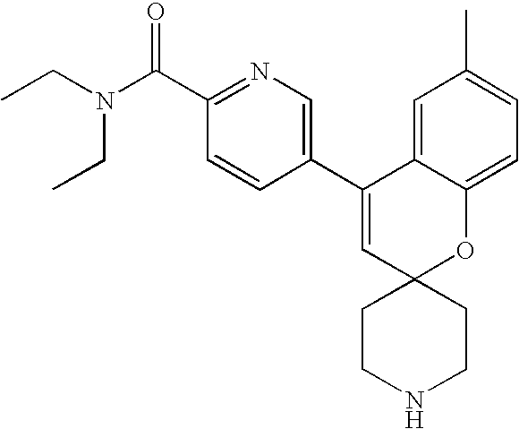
CCN(C(C1=NC=C(C2=CC3(OC4=CC=C(C)C=C24)CCNCC3)C=C1)=O)CC
